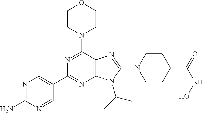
C1CN(C2=NC(C3=CN=C(N)N=C3)=NC3=C2N=C(N2CCC(C(=O)NO)CC2)N3C(C)C)CCO1
